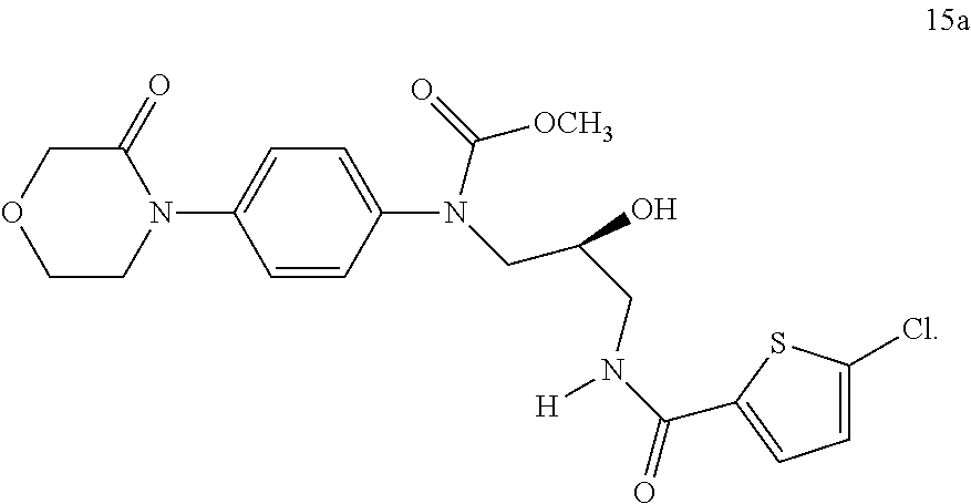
C1CN(C2=CC=C(N(CC(CN(C(C3=CC=C(Cl)S3)=O)[H])O)C([OCH3])=O)C=C2)C(=O)CO1
